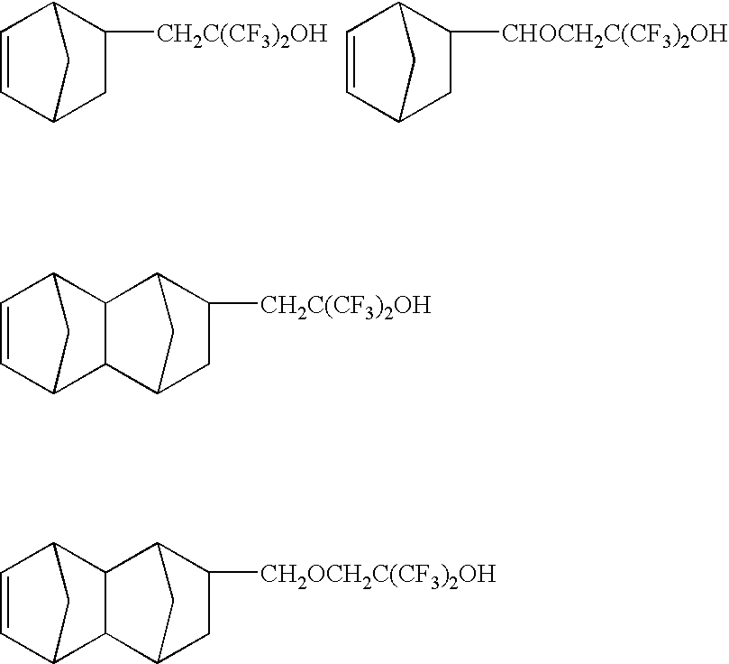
C1=CC2CC([CH2C(CF3)2OH])C1C2.C1=CC2CC([CHOCH2C(CF3)2OH])C1C2.C12C(C3CC([CH2C(CF3)2OH])C1C3)C1C=CC2C1.C12C(C3CC([CH2OCH2C(CF3)2OH])C1C3)C1C=CC2C1
